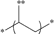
[**]C(C*)*
